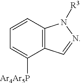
C1=CC2=C(C([Ar4Ar5P])=C1)C=NN2[R3]
